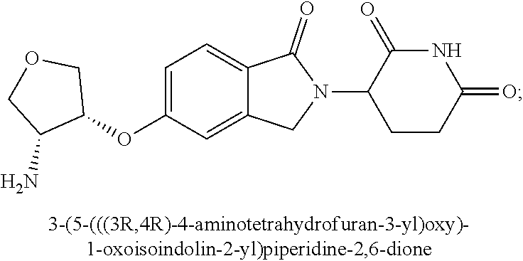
C1=C(OC2COCC2N)C=C2C(=C1)C(=O)N(C1CCC(=O)NC1=O)C2
